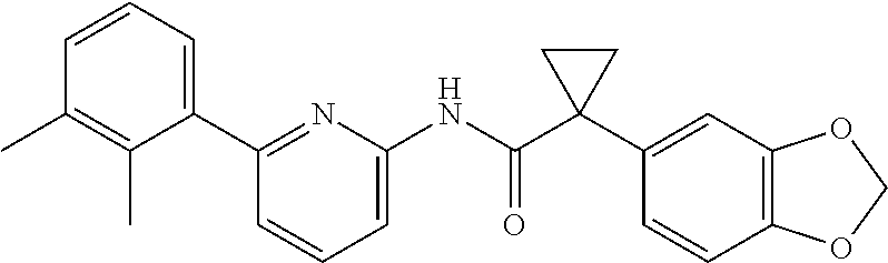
C1=CC=C(C2=NC(NC(C3(C4=CC5=C(C=C4)OCO5)CC3)=O)=CC=C2)C(C)=C1C
